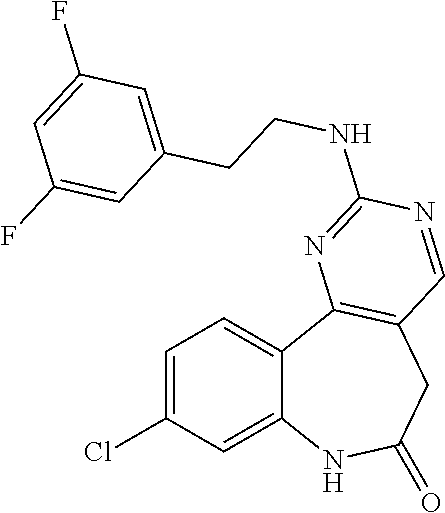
C1=C(Cl)C=C2C(=C1)C1=C(CC(=O)N2)C=NC(NCCC2=CC(F)=CC(F)=C2)=N1
